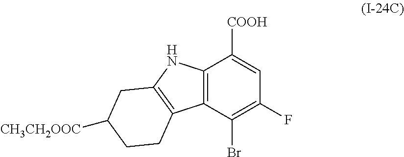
C12=C(C(Br)=C(F)C=C1[COOH])C1=C(N2)CC([CH3CH2OOC])CC1
